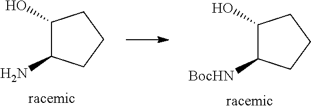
C1(O)C(N)CCC1.C1(O)C([BocHN])CCC1
